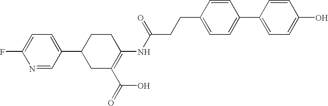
N1=CC(C2CC(C(=O)O)=C(NC(CCC3=CC=C(C4=CC=C(O)C=C4)C=C3)=O)CC2)=CC=C1F
